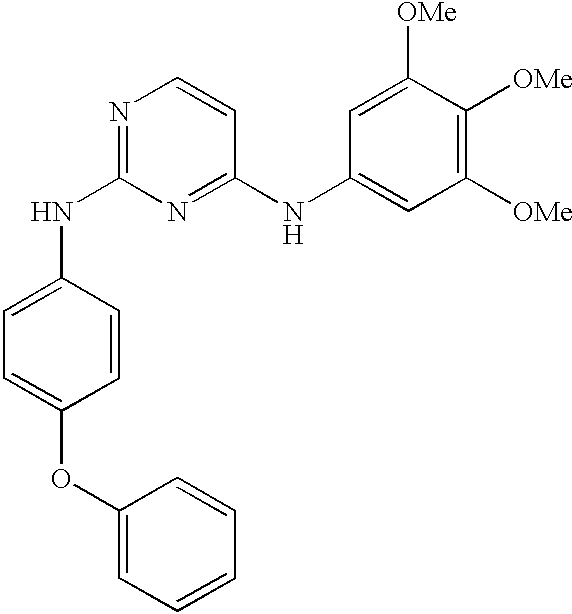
N(C1=NC=CC(NC2=CC([OMe])=C([OMe])C([OMe])=C2)=N1)C1=CC=C(OC2=CC=CC=C2)C=C1
